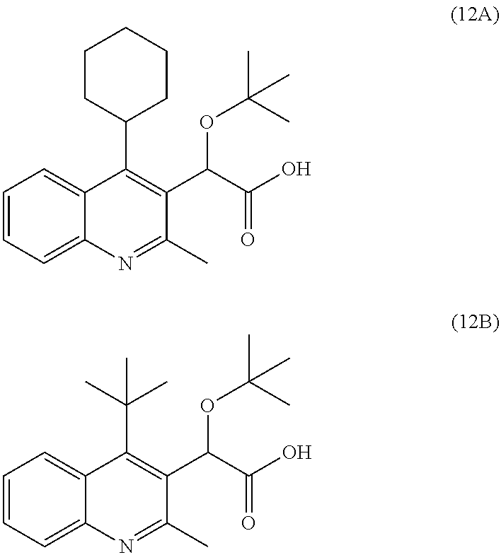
C1CC(C2=C(C(C(O)=O)OC(C)(C)C)C(C)=NC3=CC=CC=C23)CCC1.C(C1=C(C(C(O)=O)OC(C)(C)C)C(C)=NC2=CC=CC=C12)(C)(C)C
